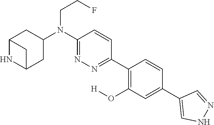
C12NC(CC(N(C3=NN=C(C4=C(O[H])C=C(C5=CNN=C5)C=C4)C=C3)CCF)C1)C2
